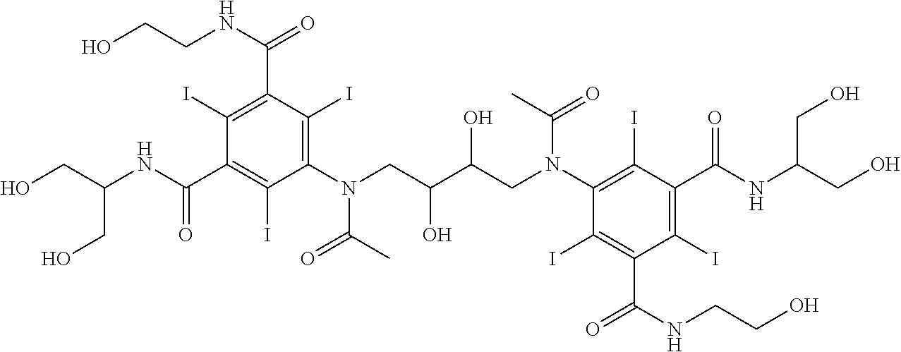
C1(I)=C(C(NCCO)=O)C(I)=C(N(CC(C(CN(C2=C(I)C(C(NC(CO)CO)=O)=C(I)C(C(NCCO)=O)=C2I)C(=O)C)O)O)C(C)=O)C(I)=C1C(NC(CO)CO)=O
